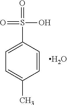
C1=C(S(=O)(=O)O)C=CC(C)=C1.O
